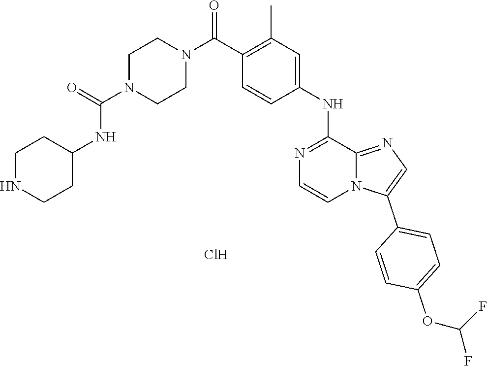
C1(C(N2CCN(C(=O)NC3CCNCC3)CC2)=O)=C(C)C=C(NC2=NC=CN3C2=NC=C3C2=CC=C(OC(F)F)C=C2)C=C1.Cl
